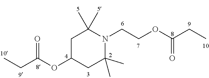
C1C(OC(CC)=O)CC(C)(C)N(CCOC(CC)=O)C1(C)C
